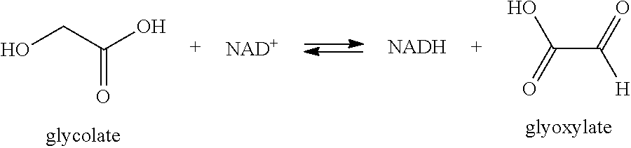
C(=O)(CO)O.[NAD+].[NADH].C(C(=O)[H])(=O)O
